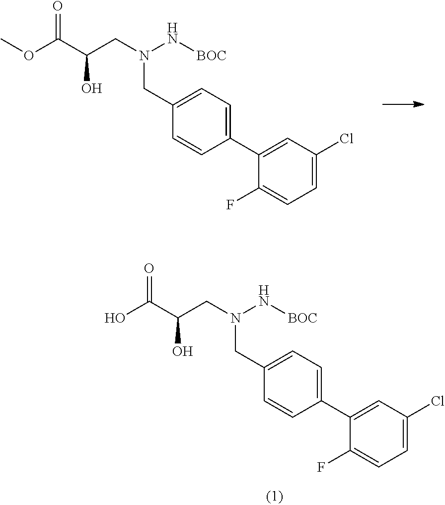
O(C(C(CN(N[BOC])CC1=CC=C(C2=CC(Cl)=CC=C2F)C=C1)O)=O)C.OC(C(CN(N[BOC])CC1=CC=C(C2=CC(Cl)=CC=C2F)C=C1)O)=O
